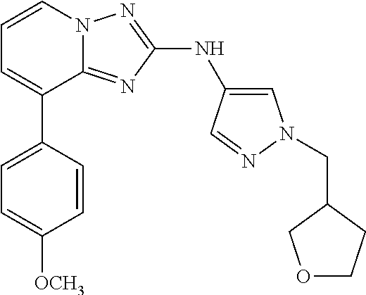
C1=C(C2=CC=CN3C2=NC(NC2=CN(CC4COCC4)N=C2)=N3)C=CC([OCH3])=C1
